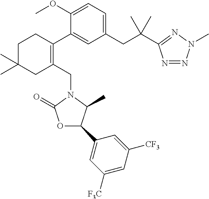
C1(OC)=CC=C(CC(C)(C)C2=NN(C)N=N2)C=C1C1=C(CN2C(=O)OC(C3=CC([F3C])=CC([CF3])=C3)C2C)CC(C)(C)CC1
